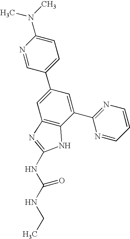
N1=CC(C2=CC3=C(C(C4=NC=CC=N4)=C2)NC(NC(NCC)=O)=N3)=CC=C1N(C)C
